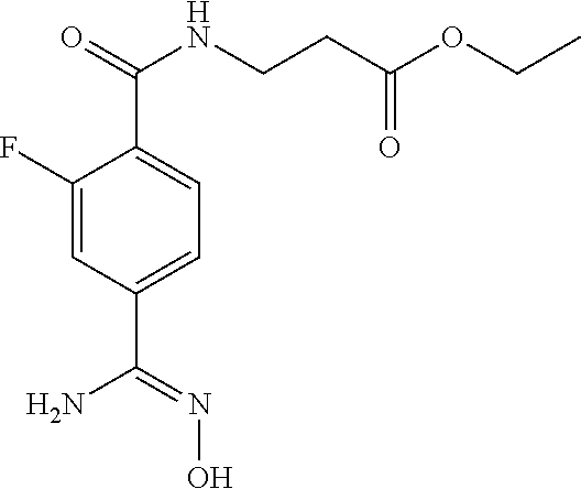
N(=C(N)C1=CC=C(C(=O)NCCC(OCC)=O)C(F)=C1)O
